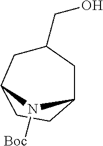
C1(CO)CC2CCC(C1)N2[Boc]
